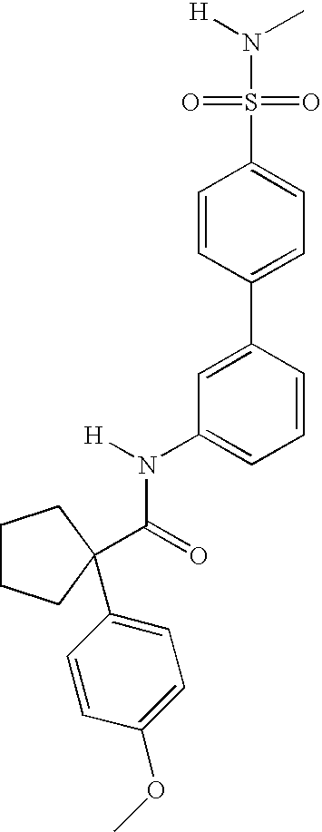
C1=C(C2=CC=C(S(N(C)[H])(=O)=O)C=C2)C=CC=C1N(C(=O)C1(C2=CC=C(OC)C=C2)CCCC1)[H]
